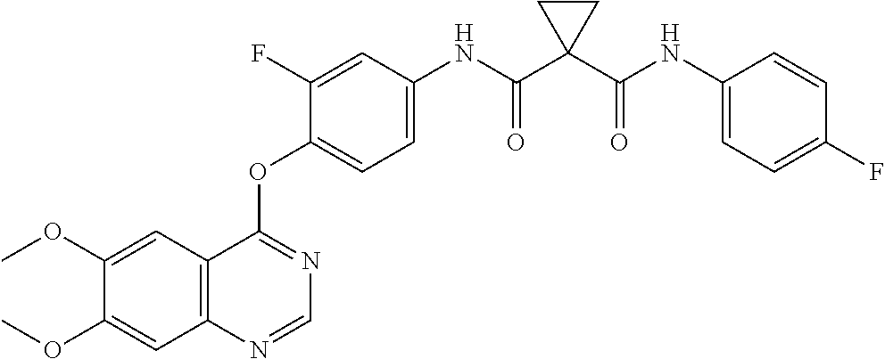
C1=C(OC)C(OC)=CC2=C1C(OC1=CC=C(NC(C3(C(NC4=CC=C(F)C=C4)=O)CC3)=O)C=C1F)=NC=N2
